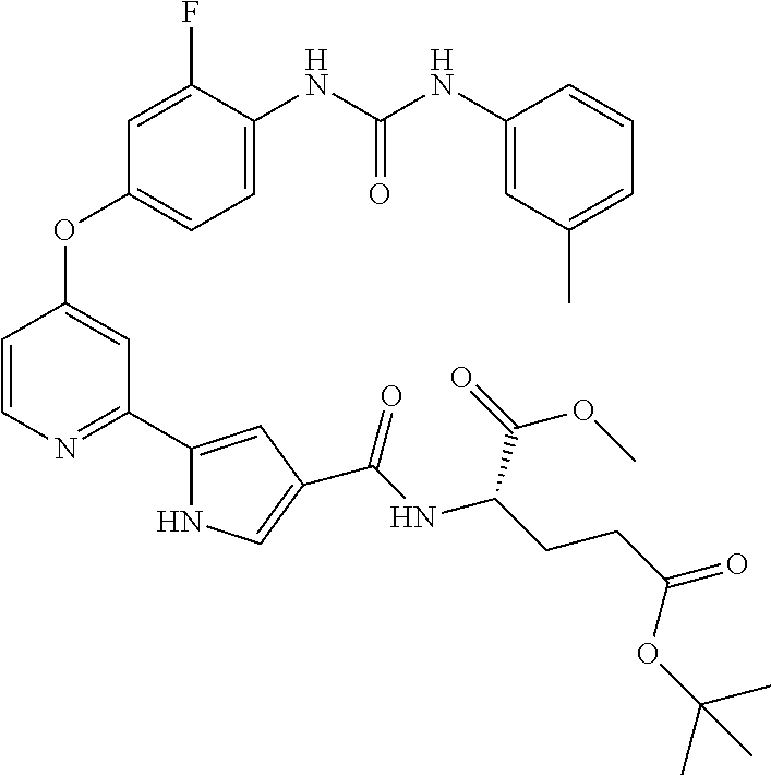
C1=C(NC(NC2=CC(C)=CC=C2)=O)C(F)=CC(OC2=CC(C3=CC(C(NC(CCC(=O)OC(C)(C)C)C(=O)OC)=O)=CN3)=NC=C2)=C1
